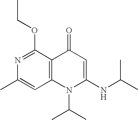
C1(C)=CC2=C(C(OCC)=N1)C(=O)C=C(NC(C)C)N2C(C)C
